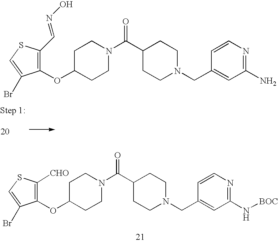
C1(OC2CCN(C(=O)C3CCN(CC4=CC(N[BOC])=NC=C4)CC3)CC2)=C([CHO])SC=C1Br.C1(OC2CCN(C(=O)C3CCN(CC4=CC(N)=NC=C4)CC3)CC2)=C(C=NO)SC=C1Br
